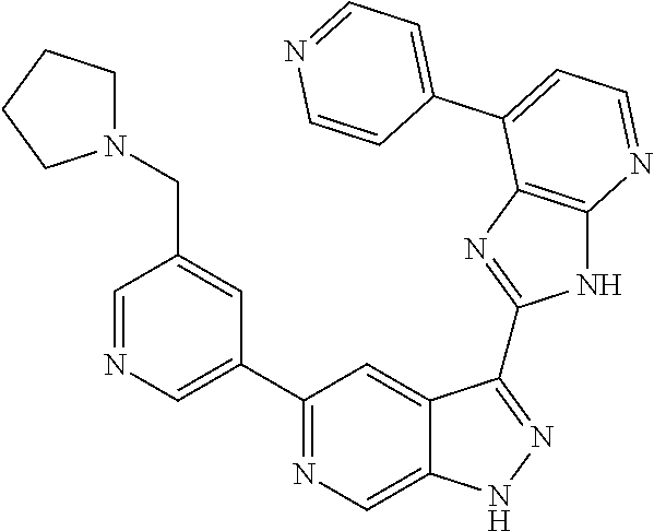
C1=NC=C(C2=NC=C3C(=C2)C(C2=NC4=C(N2)N=CC=C4C2=CC=NC=C2)=NN3)C=C1CN1CCCC1
